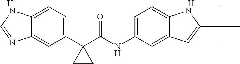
C12=CC=C(C3(C(NC4=CC=C5C(=C4)C=C(C(C)(C)C)N5)=O)CC3)C=C1N=CN2.[H].[H]
